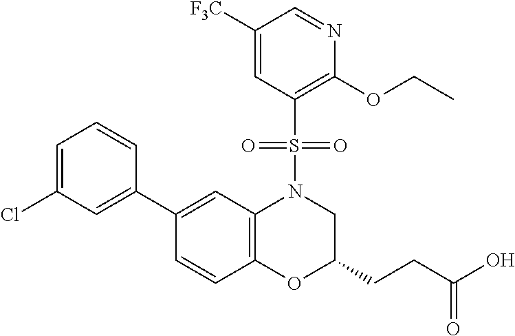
C1(C2=CC(Cl)=CC=C2)=CC2=C(C=C1)OC(CCC(O)=O)CN2S(C1=C(OCC)N=CC([F3C])=C1)(=O)=O
